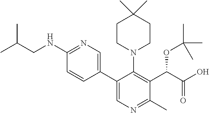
C1(NCC(C)C)=NC=C(C2=CN=C(C)C(C(C(O)=O)OC(C)(C)C)=C2N2CCC(C)(C)CC2)C=C1
